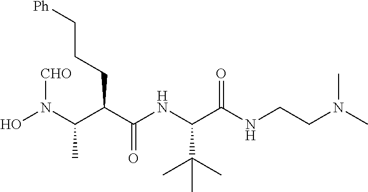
ON(C(C(C(NC(C(NCCN(C)C)=O)C(C)(C)C)=O)CCC[Ph])C)[CHO]
